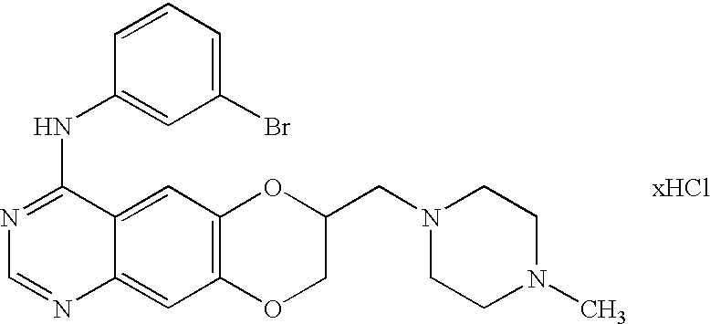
C1=C2C(=CC3=C1OC(CN1CCN(C)CC1)CO3)N=CN=C2NC1=CC(Br)=CC=C1
